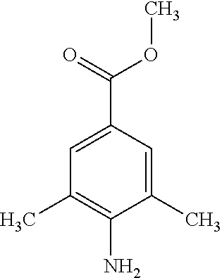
C1(C)=CC(C(=O)OC)=CC(C)=C1N
